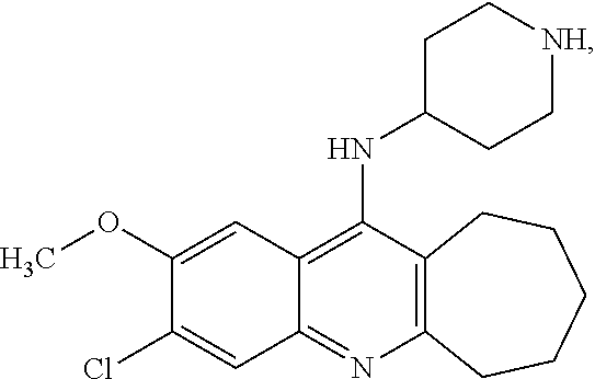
C12=C(N=C3C(=C1NC1CC[NH]CC1)C=C(OC)C(Cl)=C3)CCCCC2
